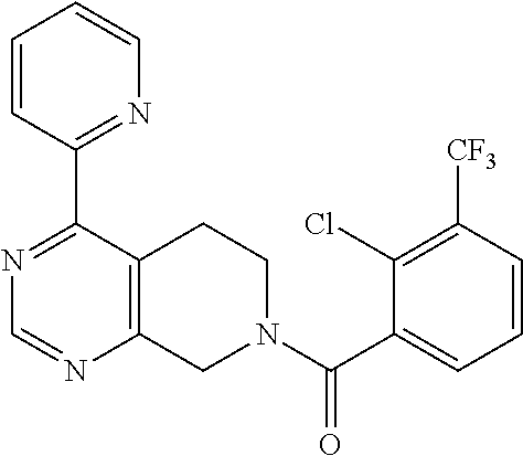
N1=C(C2=NC=CC=C2)C2=C(N=C1)CN(C(C1=CC=CC([CF3])=C1Cl)=O)CC2
